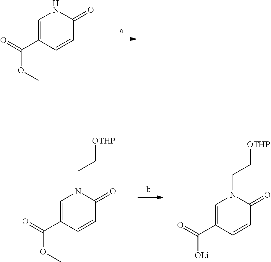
COC(C1=CNC(=O)C=C1)=O.C(CN1C=C(C(OC)=O)C=CC1=O)[OTHP].C(CN1C=C(C([OLi])=O)C=CC1=O)[OTHP]
